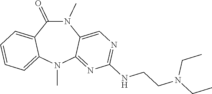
N1(C)C(=O)C2=CC=CC=C2N(C)C2=NC(NCCN(CC)CC)=NC=C12
